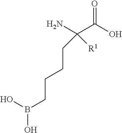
B(O)(O)CCCCC(N)([R1])C(O)=O
